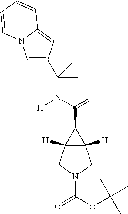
C(=O)(C1C2([H])C1([H])CN(C(=O)OC(C)(C)C)C2)N(C(C)(C)C1=CN2C(=C1)C=CC=C2)[H]
